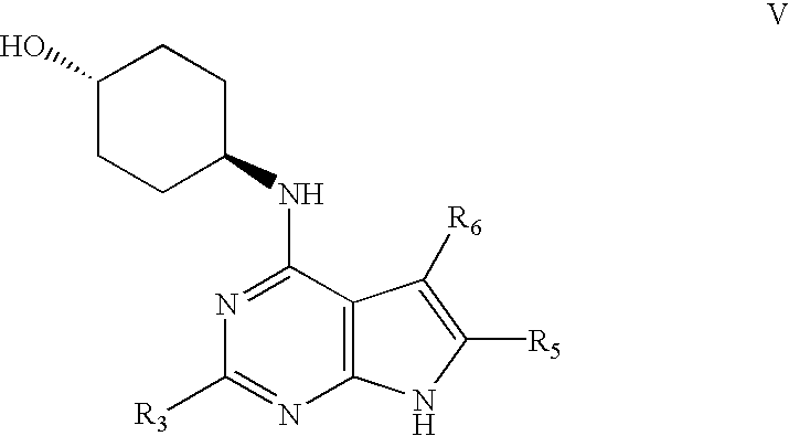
C1(O)CCC(NC2=NC([R3])=NC3=C2C([R6])=C([R5])N3)CC1
